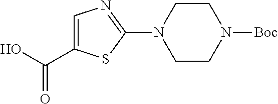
C1=C(C(O)=O)SC(N2CCN([Boc])CC2)=N1
